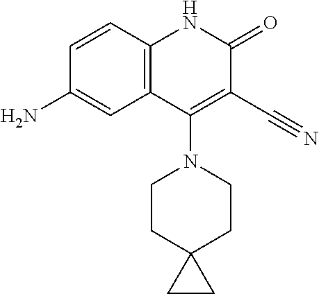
C1=CC2=C(C=C1N)C(N1CCC3(CC1)CC3)=C(C#N)C(=O)N2
